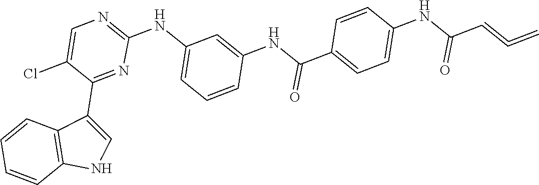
C1=C(Cl)C(C2=CNC3=C2C=CC=C3)=NC(NC2=CC=CC(NC(C3=CC=C(NC(C=C=C)=O)C=C3)=O)=C2)=N1
